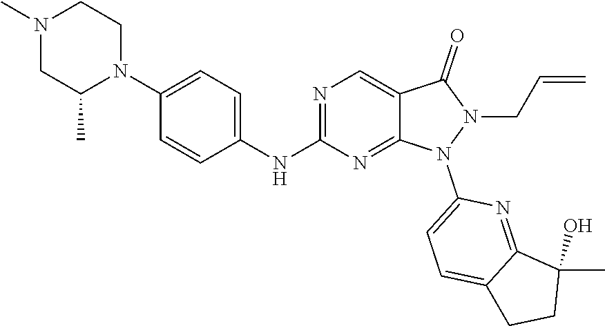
N1(C)CC(C)N(C2=CC=C(NC3=NC=C4C(=N3)N(C3=CC=C5C(=N3)C(C)(O)CC5)N(CC=C)C4=O)C=C2)CC1
